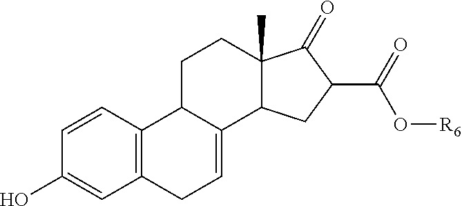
C1=CC2=C(C=C1O)CC=C1C2CCC2(C)C1CC(C(=O)O[R6])C2=O
